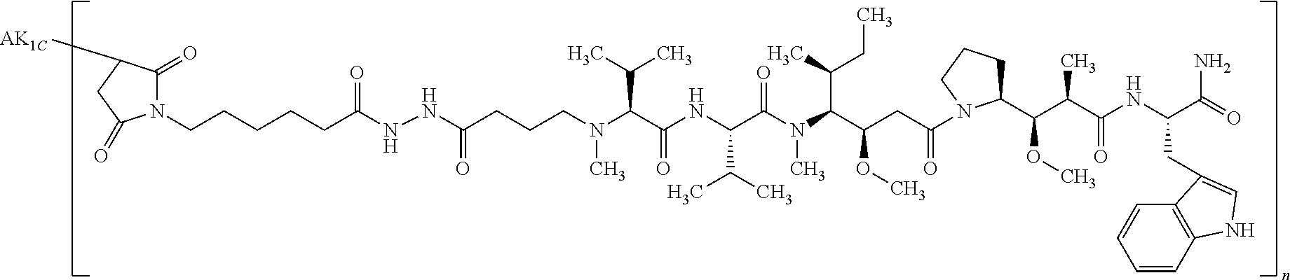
N(C(C(NC(C(C)C)C(N(C)C(C(C)CC)C(CC(=O)N1C(C(C(C(=O)NC(CC2=CNC3=C2C=CC=C3)C(=O)N)C)OC)CCC1)OC)=O)=O)C(C)C)(C)CCCC(NNC(CCCCCN1C(=O)C([AK1C])CC1=O)=O)=O
